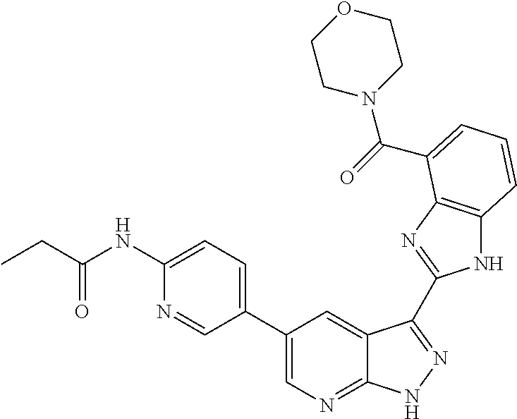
C1(C2=CN=C3C(=C2)C(C2=NC4=C(N2)C=CC=C4C(=O)N2CCOCC2)=NN3)=CC=C(NC(=O)CC)N=C1
